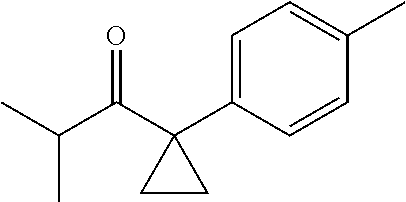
C(C1(C2=CC=C(C)C=C2)CC1)(C(C)C)=O
